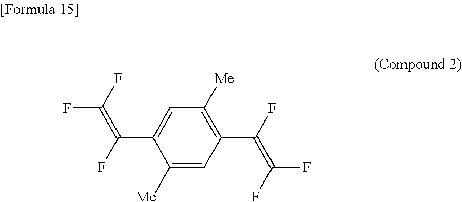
C1([Me])=CC(C(F)=C(F)F)=C([Me])C=C1C(F)=C(F)F
